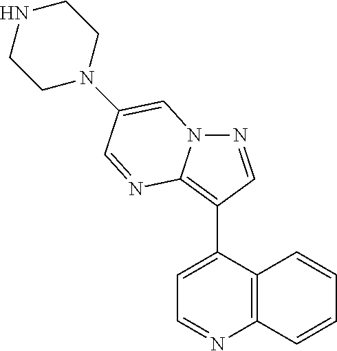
N1=CC(C2=CC=NC3=C2C=CC=C3)=C2N1C=C(N1CCNCC1)C=N2
